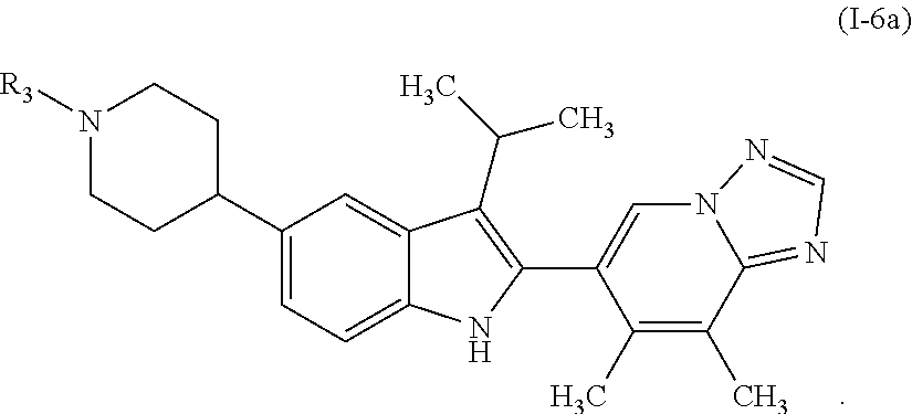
N1([R3])CCC(C2=CC=C3C(=C2)C(C(C)C)=C(C2=CN4C(=NC=N4)C(C)=C2C)N3)CC1
